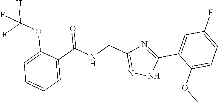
C1=C(C(NCC2=NNC(C3=CC(F)=CC=C3OC)=N2)=O)C(OC([H])(F)F)=CC=C1
